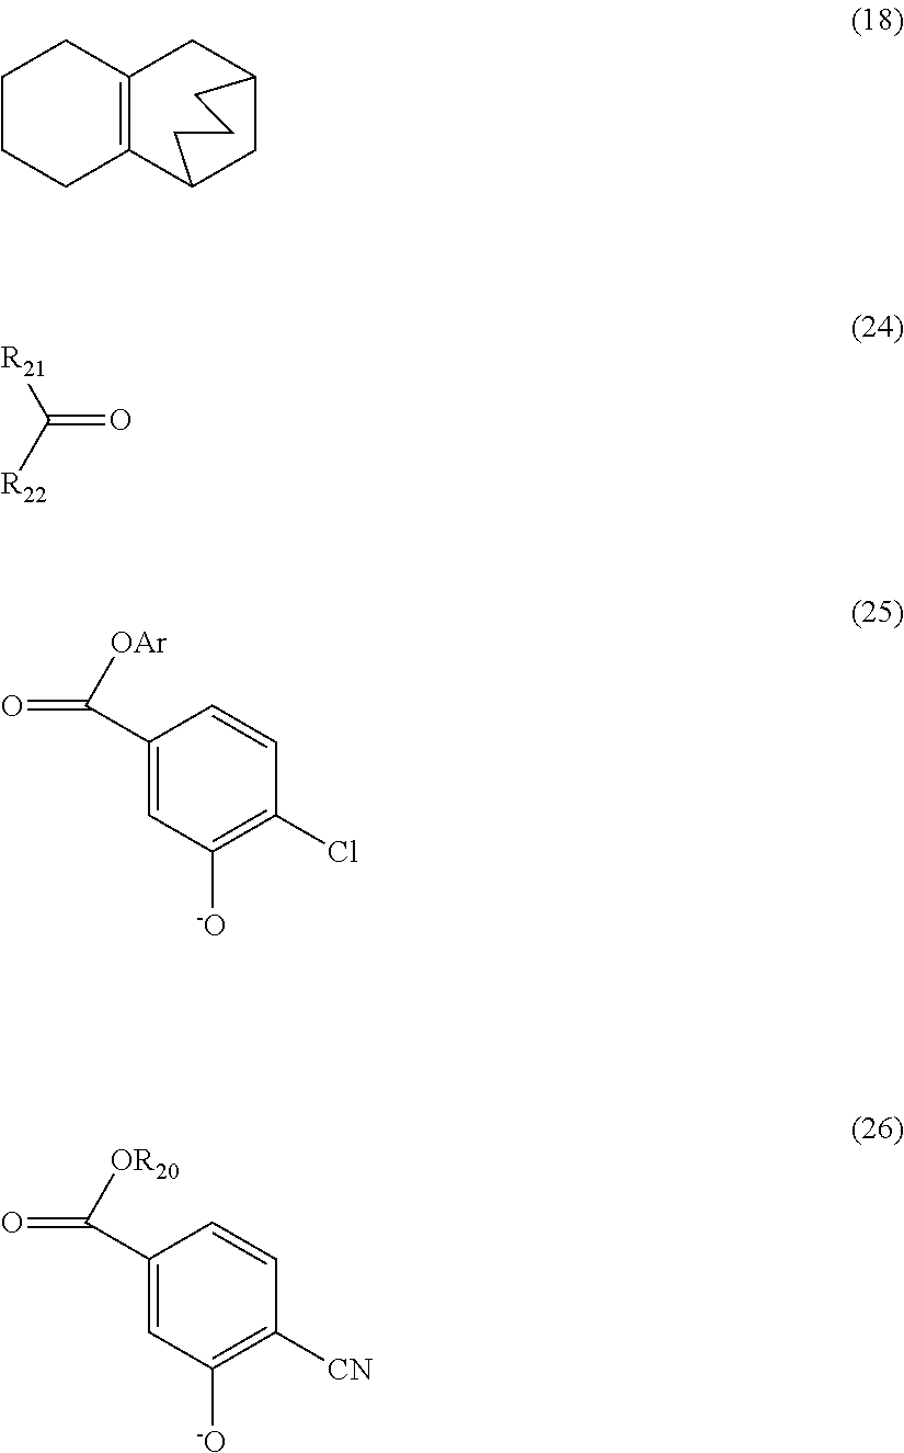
C1C2CC3=C(C1CCC2)CCCC3.C(=O)([R21])[R22].C1(C([OAr])=O)=CC([-O])=C(Cl)C=C1.C1(C([OR20])=O)=CC([-O])=C([CN])C=C1
